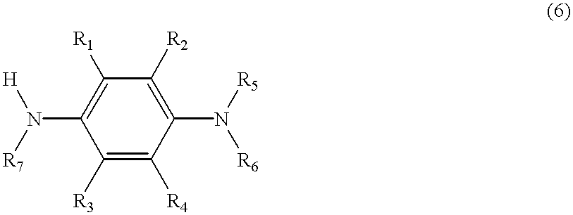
C1([R3])=C([R4])C(N([R6])[R5])=C([R2])C([R1])=C1N([R7])[H]
